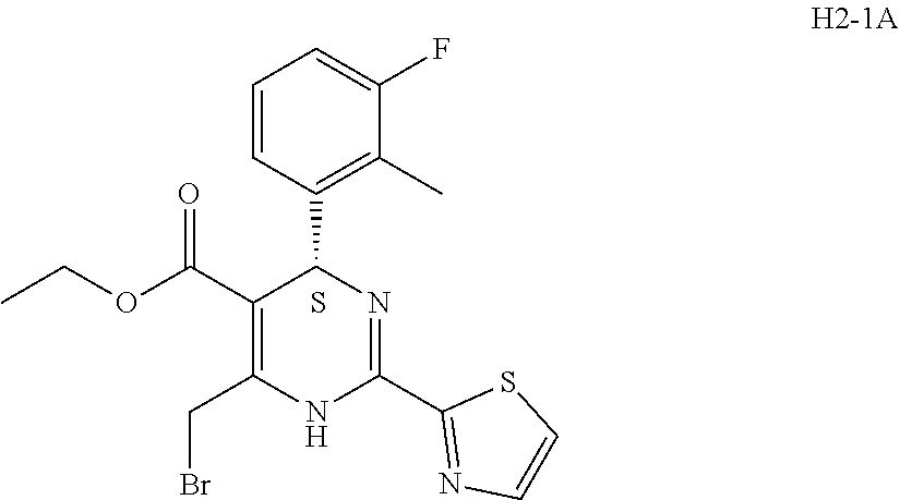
CCOC(C1=C(CBr)NC(C2=NC=CS2)=NC1C1=C(C)C(F)=CC=C1)=O.S
